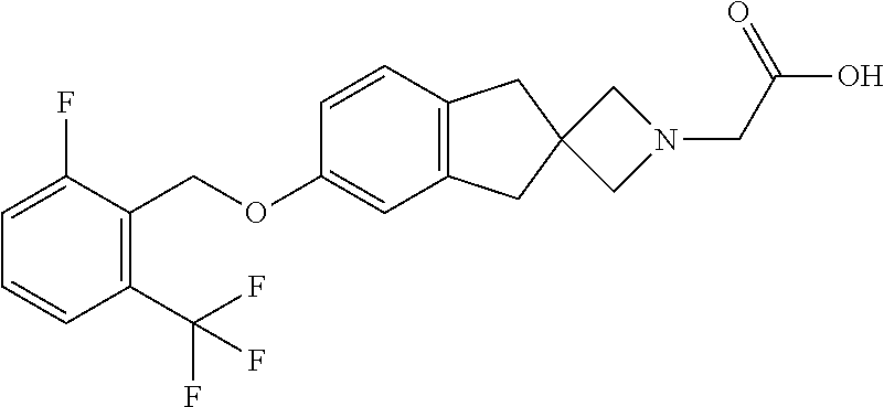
C1=C(F)C(COC2=CC3=C(C=C2)CC2(C3)CN(CC(O)=O)C2)=C(C(F)(F)F)C=C1
